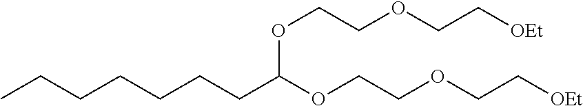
C(C(OCCOCC[OEt])OCCOCC[OEt])CCCCCC
